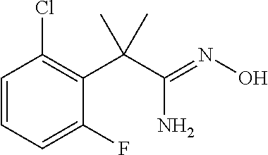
NC(=NO)C(C1=C(Cl)C=CC=C1F)(C)C
